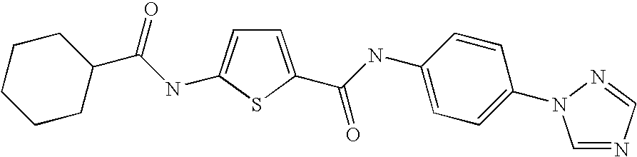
C1=C(C(=O)NC2=CC=C(N3C=NC=N3)C=C2)SC(NC(C2CCCCC2)=O)=C1
